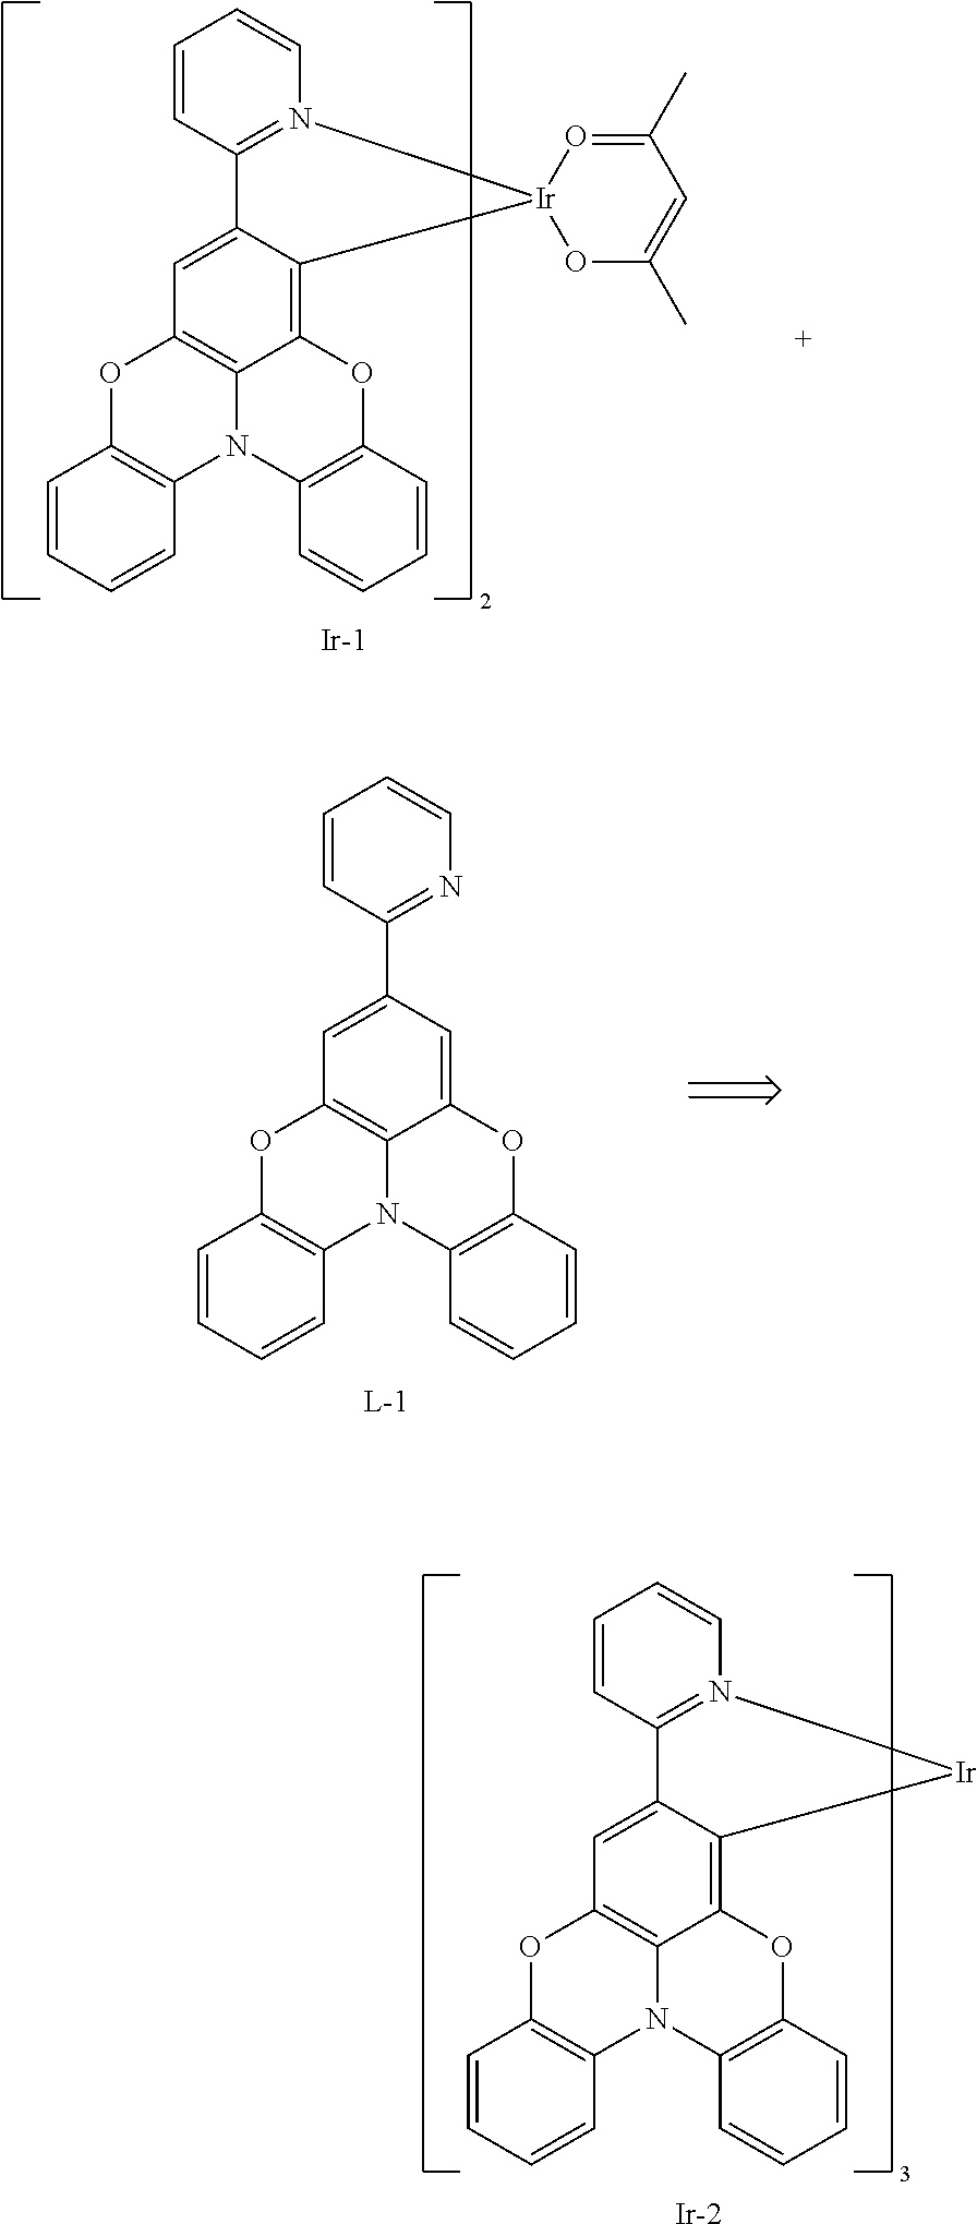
C1=C(C2=NC=CC=C2)C=C2C3=C1OC1=C(N3C3=C(O2)C=CC=C3)C=CC=C1.C1=C2C(=C3C4=C1OC1=C(N4C4=C(O3)C=CC=C4)C=CC=C1)[Ir]1(N3=C2C=CC=C3)OC(C)=CC(C)=O1.[Ir].C1=C2C(=C3C4=C1OC1=C(N4C4=C(O3)C=CC=C4)C=CC=C1)[Ir]N1=C2C=CC=C1.[Ir]
